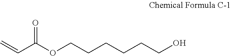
C=CC(OCCCCCCO)=O
